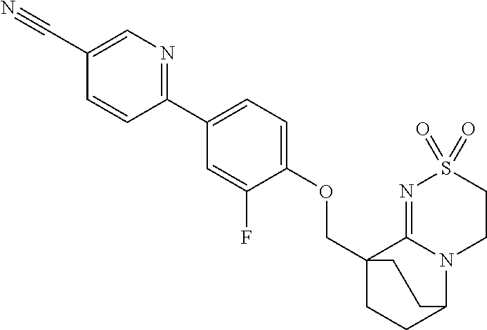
C(C12CCC(N3C1=NS(=O)(=O)CC3)CC2)OC1=CC=C(C2=NC=C(C#N)C=C2)C=C1F
